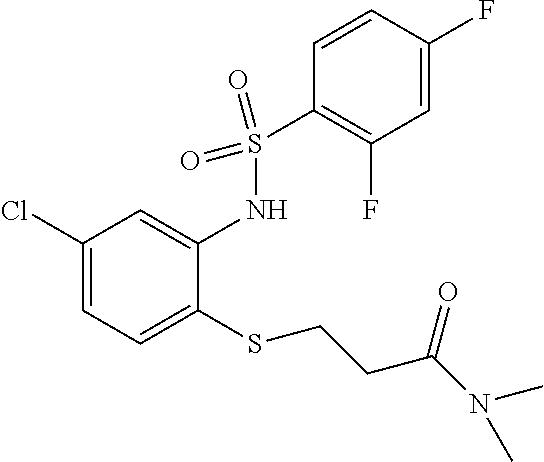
C1(Cl)=CC=C(SCCC(=O)N(C)C)C(NS(C2=C(F)C=C(F)C=C2)(=O)=O)=C1
